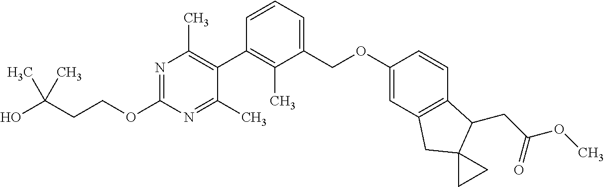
N1=C(OCCC(O)(C)C)N=C(C)C(C2=C(C)C(COC3=CC4=C(C=C3)C(CC(OC)=O)C3(C4)CC3)=CC=C2)=C1C
